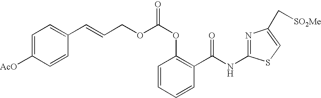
C1=CC=CC(C(NC2=NC(C[SO2Me])=CS2)=O)=C1OC(=O)OCC=CC1=CC=C([AcO])C=C1
